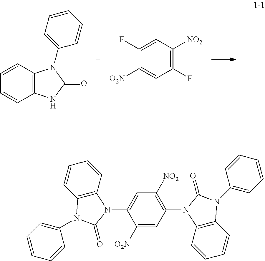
C12=C(C=CC=C1)N(C1=CC=CC=C1)C(=O)N2.C1(F)=C([NO2])C=C(F)C([O2N])=C1.C1([O2N])=CC(N2C3=C(C=CC=C3)N(C3=CC=CC=C3)C2=O)=C([NO2])C=C1N1C2=C(C=CC=C2)N(C2=CC=CC=C2)C1=O
